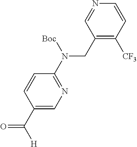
C1(CN(C2=NC=C(C([H])=O)C=C2)[Boc])=C([CF3])C=CN=C1
